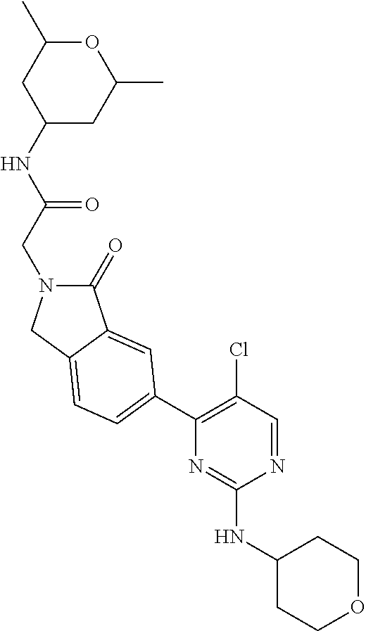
N(C(CN1C(=O)C2=CC(C3=C(Cl)C=NC(NC4CCOCC4)=N3)=CC=C2C1)=O)C1CC(C)OC(C)C1
